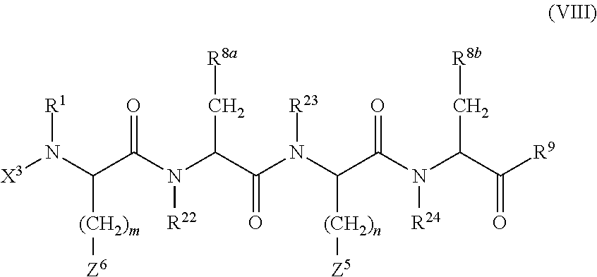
N(C(C(N(C(C(=O)N([R24])C(C([R9])=O)C[R8b])[(CH2)n][Z5])[R23])=O)C[R8a])(C(=O)C(N([X3])[R1])[(CH2)m][Z6])[R22]
